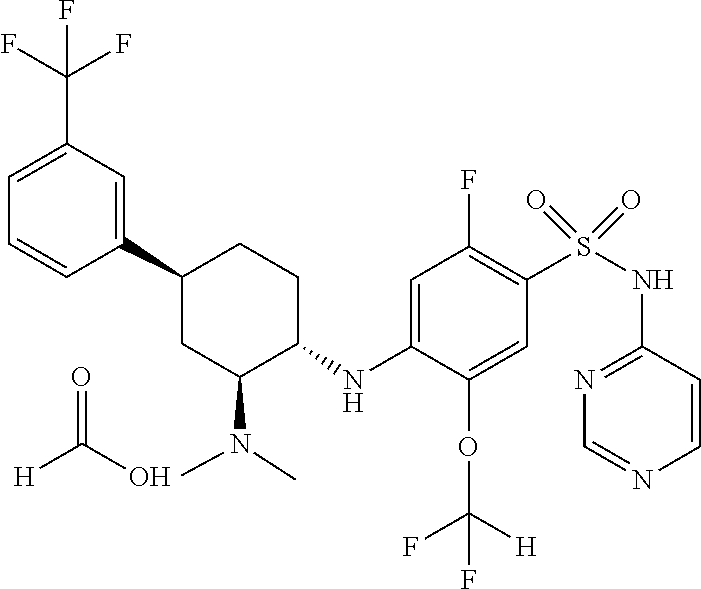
O=C(O)[H].C1(C2CC(N(C)C)C(NC3=CC(F)=C(S(NC4=NC=NC=C4)(=O)=O)C=C3OC(F)([H])F)CC2)=CC(C(F)(F)F)=CC=C1
